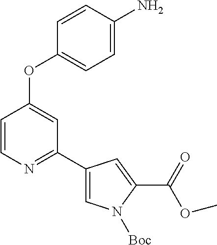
C1=CN=C(C2=CN([Boc])C(C(OC)=O)=C2)C=C1OC1=CC=C(N)C=C1
